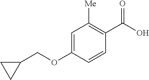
C1=C(OCC2CC2)C=CC(C(O)=O)=C1[Me]
